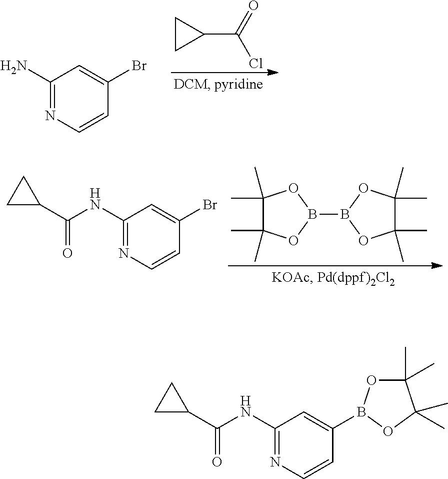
C1(N)=NC=CC(Br)=C1.C1(C(Cl)=O)CC1.C1(C)(C)C(C)(C)OB(B2OC(C)(C)C(C)(C)O2)O1.C1(NC(=O)C2CC2)=NC=CC(Br)=C1.C1(NC(=O)C2CC2)=NC=CC(B2OC(C)(C)C(C)(C)O2)=C1
